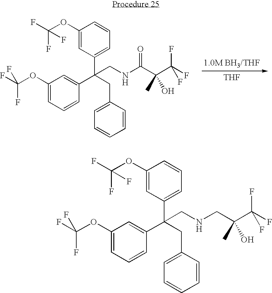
C1(OC(F)(F)F)=CC=CC(C(CC2=CC=CC=C2)(C2=CC=CC(OC(F)(F)F)=C2)CNC(C(C(F)(F)F)(C)O)=O)=C1.[1.0M BH3/THF].[THF].C1(OC(F)(F)F)=CC=CC(C(CC2=CC=CC=C2)(C2=CC=CC(OC(F)(F)F)=C2)CNCC(O)(C(F)(F)F)C)=C1
